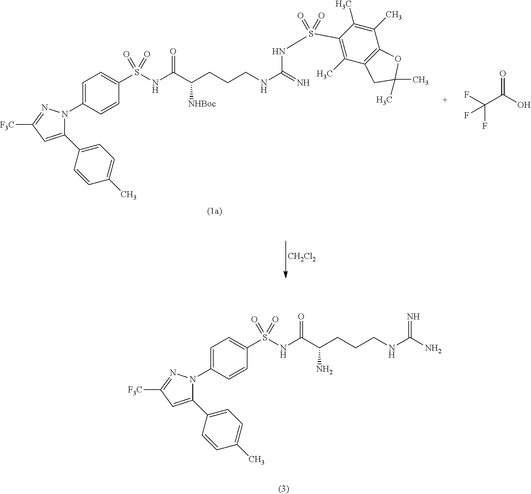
C1(C2=CC=C(C)C=C2)=CC([F3C])=NN1C1=CC=C(S(NC(C(CCCNC(N)=N)N)=O)(=O)=O)C=C1.C1(C2=CC=C(C)C=C2)=CC([F3C])=NN1C1=CC=C(S(NC(C(CCCNC(=N)NS(C2=C(C)C3=C(C(C)=C2C)OC(C)(C)C3)(=O)=O)[NHBoc])=O)(=O)=O)C=C1.FC(C(O)=O)(F)F.[CH2Cl2]
